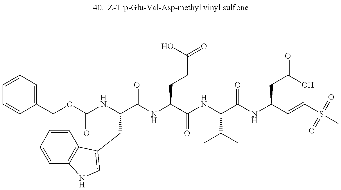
C1=CC=C(COC(NC(C(NC(C(NC(C(NC(C=CS(C)(=O)=O)CC(=O)O)=O)C(C)C)=O)CCC(=O)O)=O)CC2=CNC3=C2C=CC=C3)=O)C=C1
